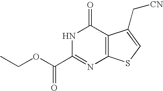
C12=C(SC=C1C[CN])N=C(C(OCC)=O)NC2=O
